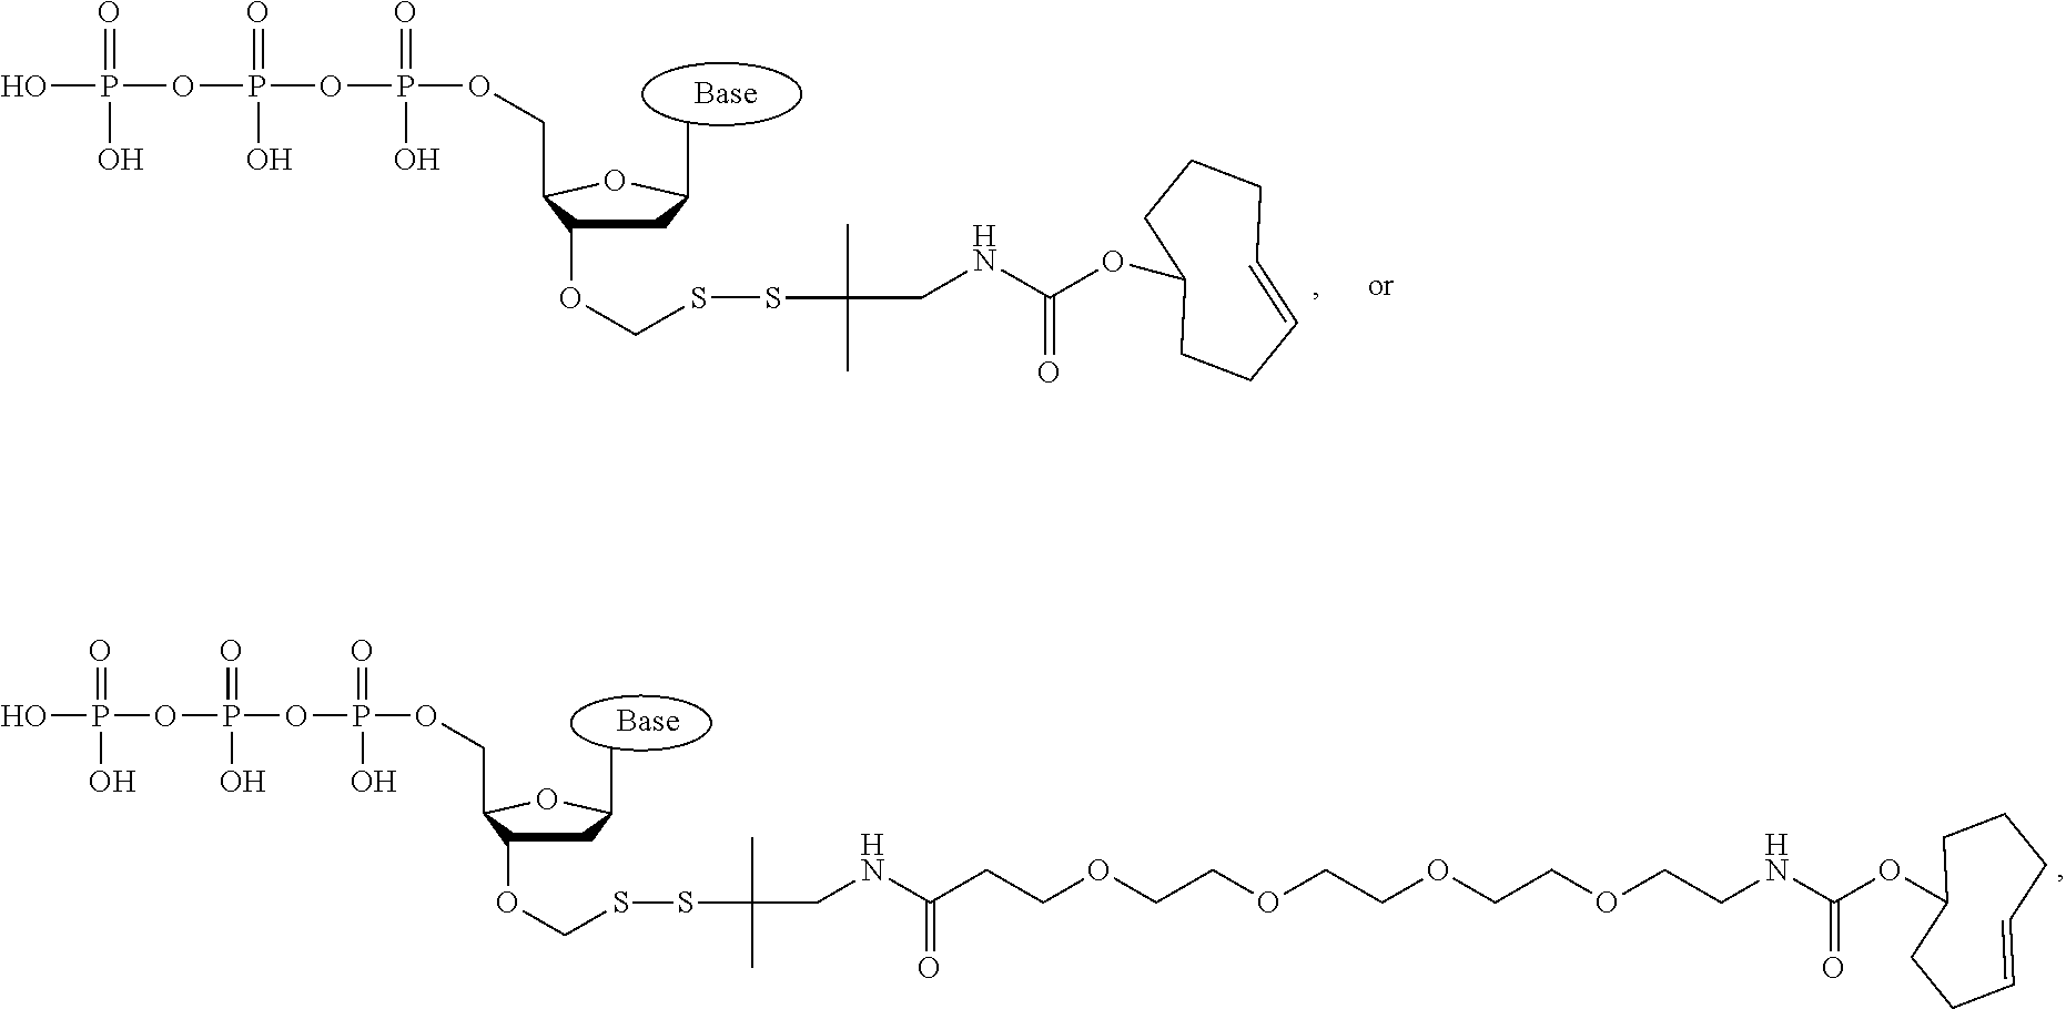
CC1CC(OCSSC(CNC(OC2CCCC=CCC2)=O)(C)C)C(COP(O)(OP(OP(O)(=O)O)(=O)O)=O)O1.CC1CC(OCSSC(CNC(CCOCCOCCOCCOCCNC(OC2CCCC=CCC2)=O)=O)(C)C)C(COP(O)(OP(OP(O)(=O)O)(=O)O)=O)O1
